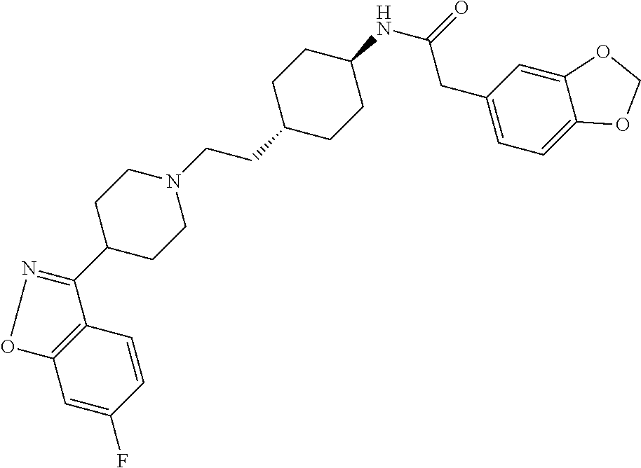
C1=C(F)C=CC2=C1ON=C2C1CCN(CCC2CCC(NC(=O)CC3=CC=C4C(=C3)OCO4)CC2)CC1
